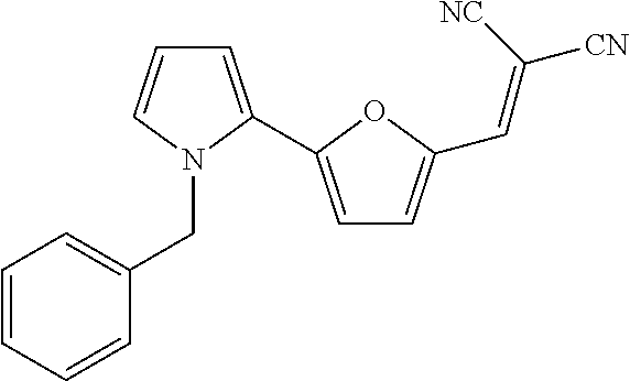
C1=C(C2=CC=C(C=C([CN])[NC])O2)N(CC2=CC=CC=C2)C=C1
